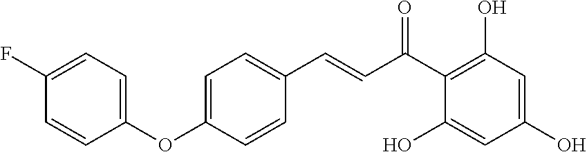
C(C(C1=C(O)C=C(O)C=C1O)=O)=CC1=CC=C(OC2=CC=C(F)C=C2)C=C1
